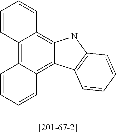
C1=CC2=C3C(=C4C(=C2C=C1)NC1=C4C=CC=C1)C=CC=C3
